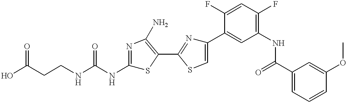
C(CCNC(NC1=NC(N)=C(C2=NC(C3=CC(NC(C4=CC=CC(OC)=C4)=O)=C(F)C=C3F)=CS2)S1)=O)(O)=O
